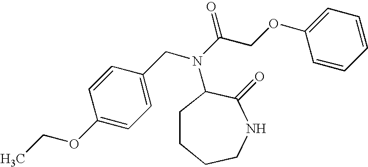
C1=C(CN(C(COC2=CC=CC=C2)=O)C2CCCCNC2=O)C=CC(OCC)=C1
